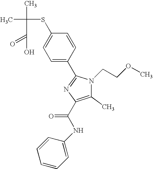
CC(C)(SC1=CC=C(C2=NC(C(NC3=CC=CC=C3)=O)=C(C)N2CCOC)C=C1)C(=O)O
